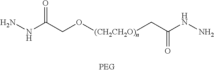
NNC(CO[(CH2CH2O)n]CC(NN)=O)=O
